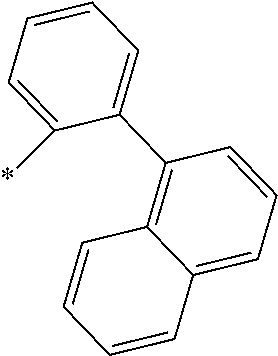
C1=CC=CC2=CC=CC(C3=CC=CC=C3*)=C12
